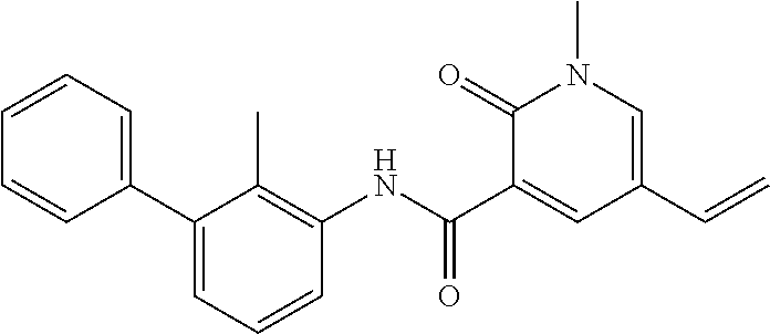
C1(=O)C(C(NC2=C(C)C(C3=CC=CC=C3)=CC=C2)=O)=CC(C=C)=CN1C
